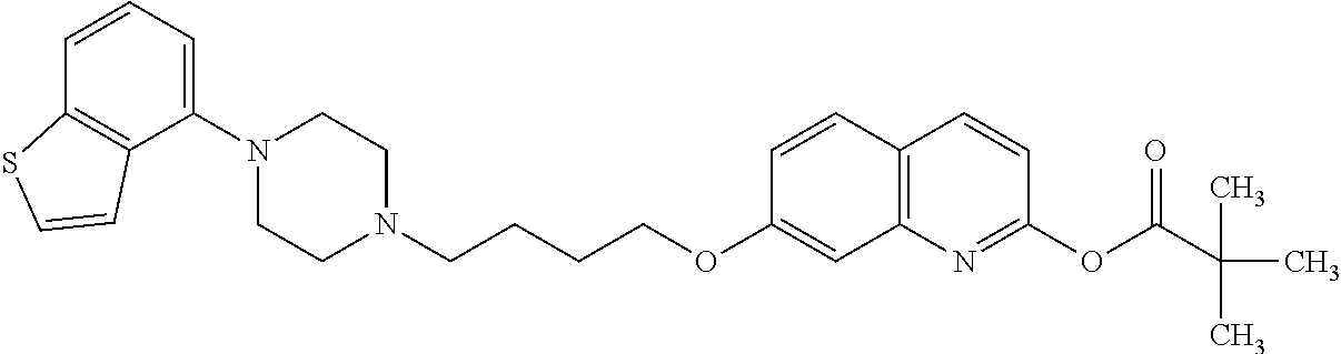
C1(N2CCN(CCCCOC3=CC4=C(C=C3)C=CC(OC(=O)C(C)(C)C)=N4)CC2)=CC=CC2=C1C=CS2
